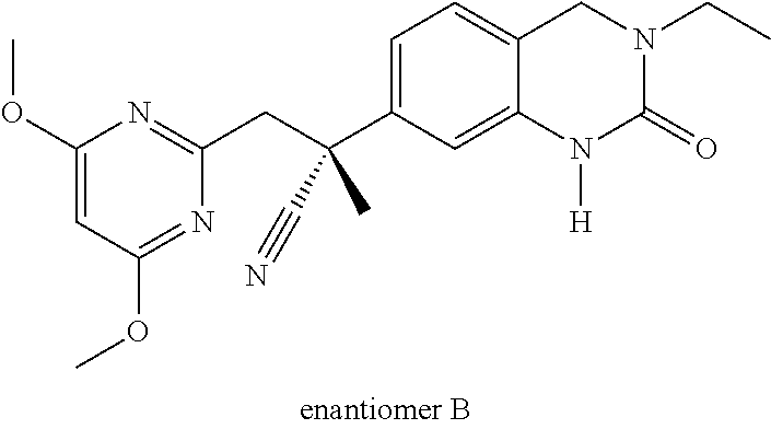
C1(OC)=CC(OC)=NC(CC(C2=CC=C3C(=C2)N([H])C(=O)N(CC)C3)(C#N)C)=N1
